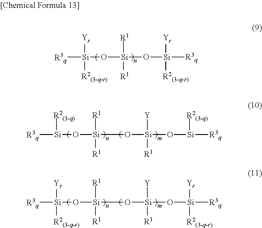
[R3q][Si]([R2(3-q-r)])([Yr])O[Si]([R1])([R1])O[Si]([Yr])([R2(3-q-r)])[R3q].[R3q][Si]([R2(3-q)])O[Si]([R1])([R1])O[Si]([Y])([R1])O[Si]([R3q])[R2(3-q)].[R3q][Si]([Yr])(O[Si]([R1])([R1])O[Si]([Y])([R1])O[Si]([R3q])([Yr])[R2(3-q-r)])[R2(3-q-r)]
